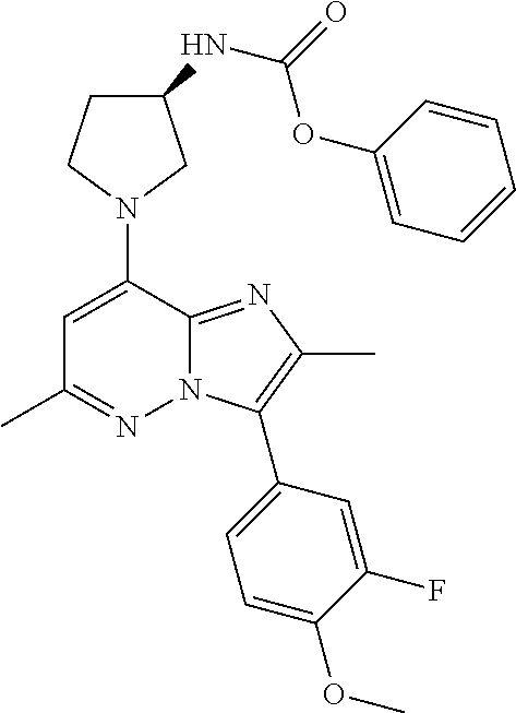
C1C(NC(=O)OC2=CC=CC=C2)CN(C2=CC(C)=NN3C2=NC(C)=C3C2=CC=C(OC)C(F)=C2)C1
